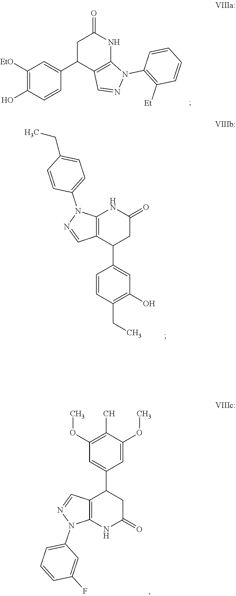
C1C(C2=CC([EtO])=C(O)C=C2)C2=C(NC1=O)N(C1=C([Et])C=CC=C1)N=C2.C12=C(C(C3=CC(O)=C(CC)C=C3)CC(=O)N1)C=NN2C1=CC=C(CC)C=C1.C1=C(C2C3=C(NC(=O)C2)N(C2=CC=CC(F)=C2)N=C3)C=C(OC)C(C)=C1OC
